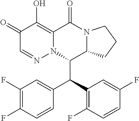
C1(F)=C(F)C=CC(C(C2=C(F)C=CC(F)=C2)C2C3N(C(=O)C4=C(O)C(=O)C=NN24)CCC3)=C1
